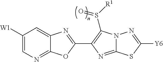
C12=NC=C([W1])C=C1N=C(C1=C(S([R1])=O)N3C(=N1)SC([Y6])=N3)O2
